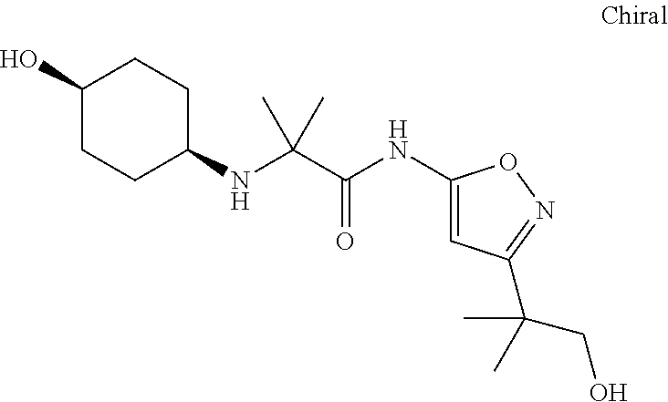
C1(NC(C(NC2=CC(C(CO)(C)C)=NO2)=O)(C)C)CCC(O)CC1
